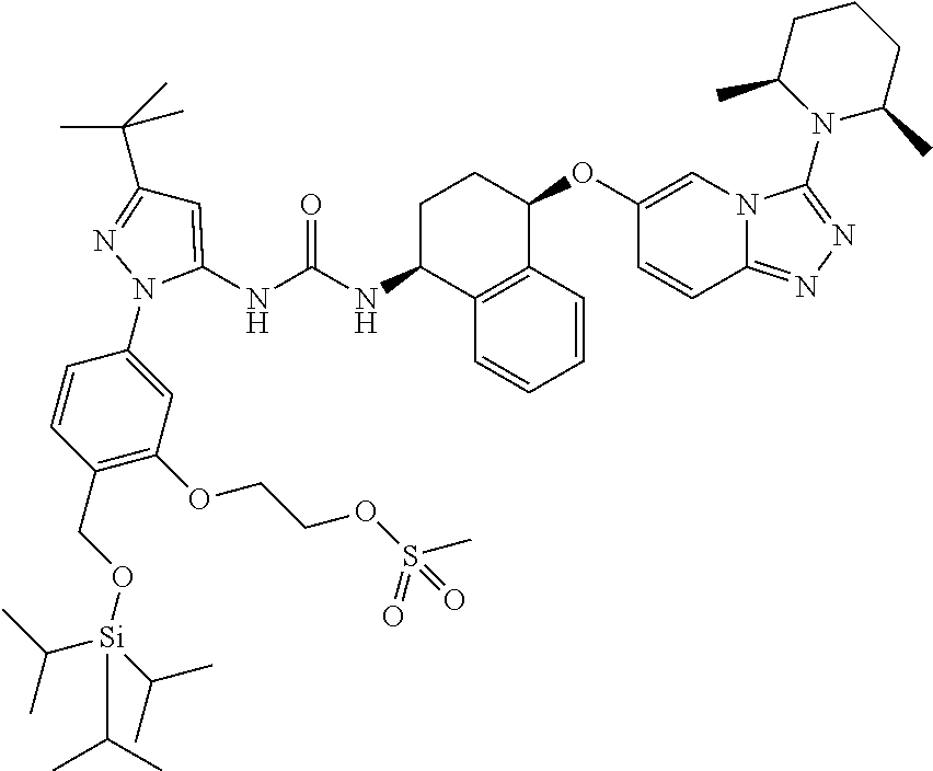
C1=C(NC(NC2C3=C(C(OC4=CN5C(=NN=C5N5C(C)CCCC5C)C=C4)CC2)C=CC=C3)=O)N(C2=CC(OCCOS(=O)(C)=O)=C(CO[Si](C(C)C)(C(C)C)C(C)C)C=C2)N=C1C(C)(C)C
